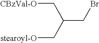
[CBzVal-O]CC(CBr)C[stearoyl-O]
